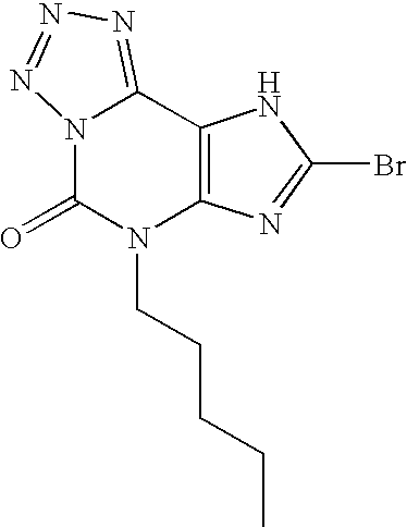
N12C(=O)N(CCCCC)C3=C(C1=NN=N2)NC(Br)=N3
